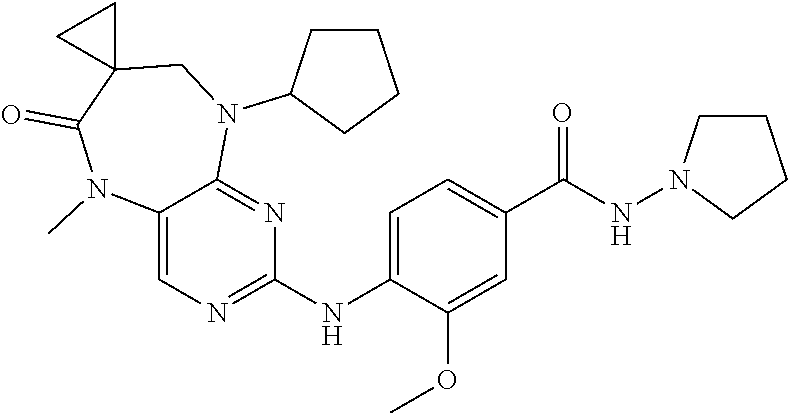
C1=C(OC)C(NC2=NC=C3C(=N2)N(C2CCCC2)CC2(C(=O)N3C)CC2)=CC=C1C(NN1CCCC1)=O
